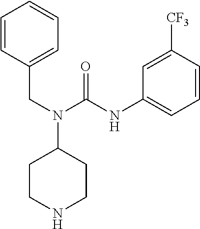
C1=CC(CN(C2CCNCC2)C(NC2=CC=CC([CF3])=C2)=O)=CC=C1
